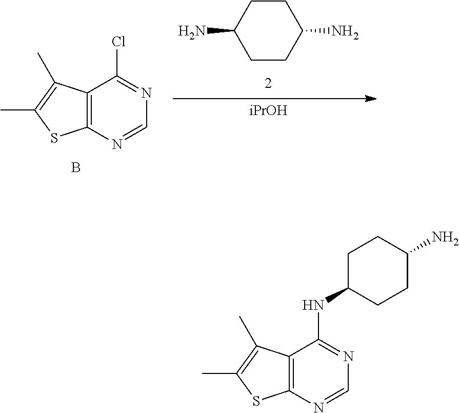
C1CC(N)CCC1N.[iPrOH].C12=C(N=CN=C1Cl)SC(C)=C2C.B.C12=C(N=CN=C1NC1CCC(N)CC1)SC(C)=C2C
